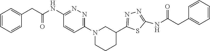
N1(C2=NN=C(NC(CC3=CC=CC=C3)=O)C=C2)CCCC(C2=NN=C(NC(CC3=CC=CC=C3)=O)S2)C1
